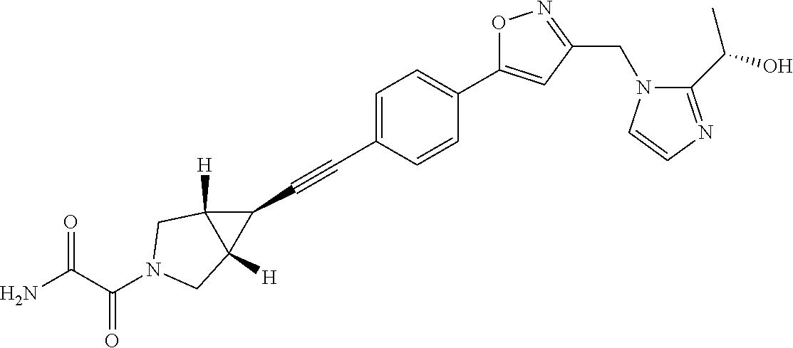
C1=C(C#CC2C3([H])C2([H])CN(C(C(N)=O)=O)C3)C=CC(C2=CC(CN3C(C(O)C)=NC=C3)=NO2)=C1
